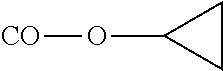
O(C1CC1)[CO]
